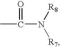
CC(N([R8])[R7])=O
